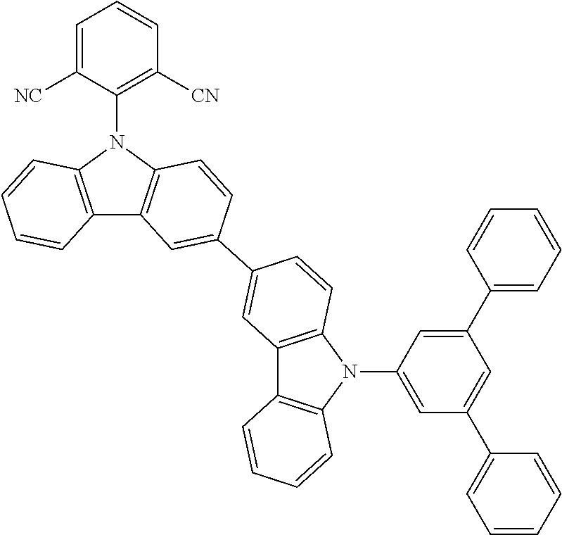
C1=C([NC])C(N2C3=C(C4=C2C=CC(C2=CC5=C(N(C6=CC(C7=CC=CC=C7)=CC(C7=CC=CC=C7)=C6)C6=C5C=CC=C6)C=C2)=C4)C=CC=C3)=C([CN])C=C1
